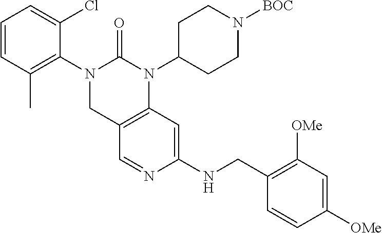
C1C2=C(N(C3CCN([BOC])CC3)C(=O)N1C1=C(C)C=CC=C1Cl)C=C(NCC1=C([OMe])C=C([OMe])C=C1)N=C2
